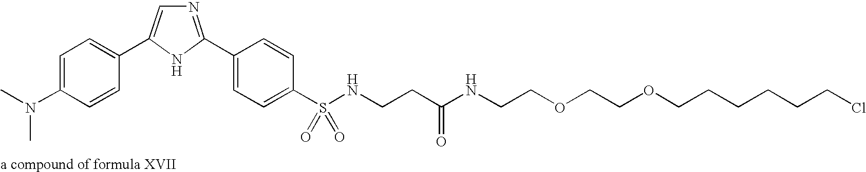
C1=C(N(C)C)C=CC(C2=CN=C(C3=CC=C(S(NCCC(NCCOCCOCCCCCCCl)=O)(=O)=O)C=C3)N2)=C1.[a compound of formula XVII]
